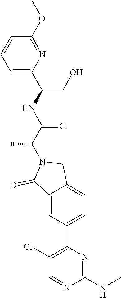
C1(NC)=NC(C2=CC=C3C(=C2)C(=O)N(C(C(NC(C2=CC=CC(OC)=N2)CO)=O)C)C3)=C(Cl)C=N1
